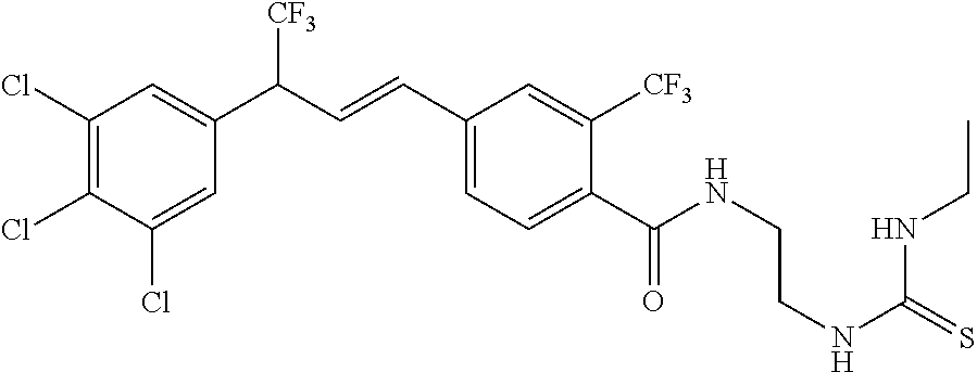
C1(Cl)=C(Cl)C(Cl)=CC(C(C=CC2=CC=C(C(NCCNC(NCC)=S)=O)C([CF3])=C2)[CF3])=C1
